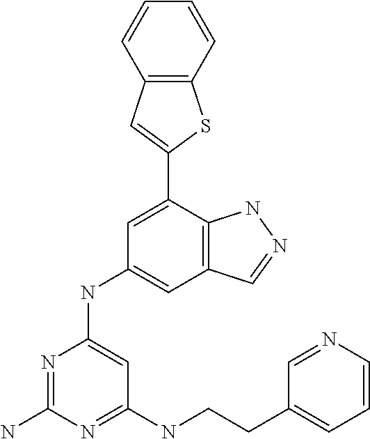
C1(NCCC2=CC=CN=C2)=NC(N)=NC(NC2=CC3=C(C(C4=CC5=C(S4)C=CC=C5)=C2)NN=C3)=C1
